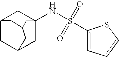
C12CC3CC(NS(C4=CC=CS4)(=O)=O)(C1)CC(C2)C3
